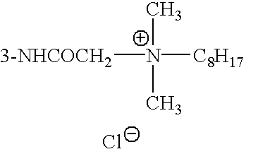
[3-NHCOCH2][N+]([C8H17])(C)C.[Cl-]
